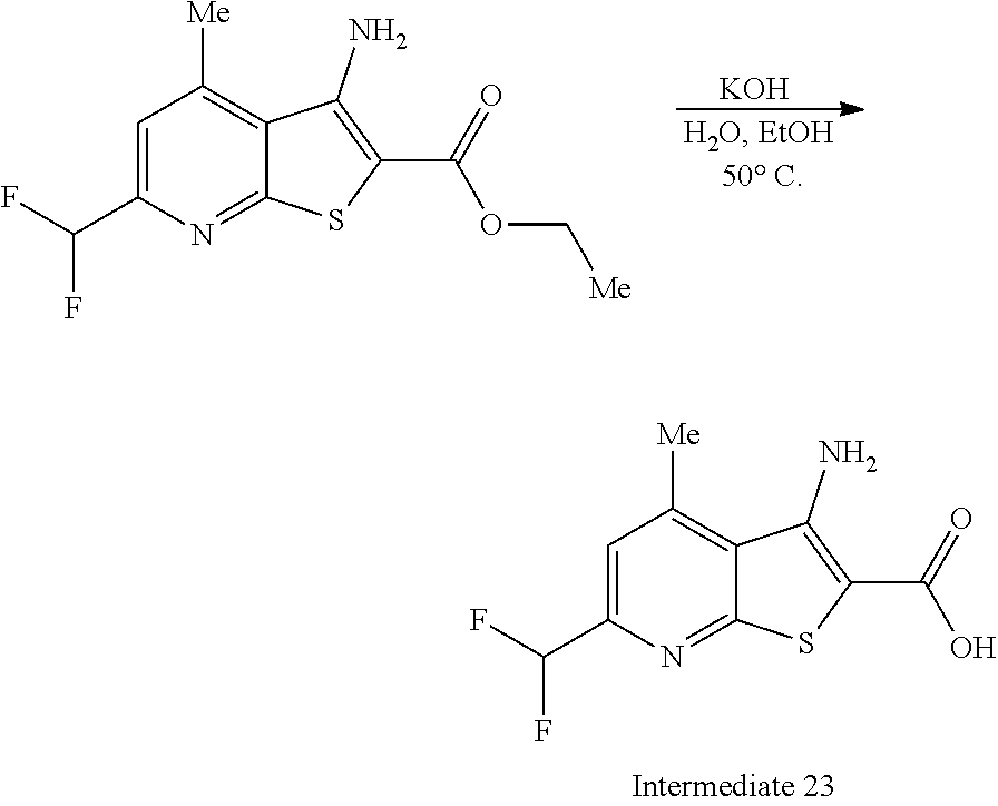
[KOH].C1=C(C(F)F)N=C2C(=C1[Me])C(N)=C(C(=O)OC[Me])S2.C1=C(C(F)F)N=C2C(=C1[Me])C(N)=C(C(=O)O)S2
